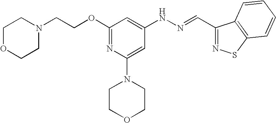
C(OC1=NC(N2CCOCC2)=CC(NN=CC2=NSC3=C2C=CC=C3)=C1)CN1CCOCC1
